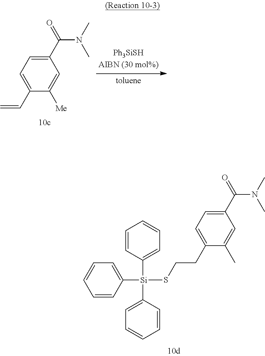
C1(C(=O)N(C)C)=CC=C(CCS[Si](C2=CC=CC=C2)(C2=CC=CC=C2)C2=CC=CC=C2)C(C)=C1.C1(C(=O)N(C)C)=CC=C(C=C)C([Me])=C1
